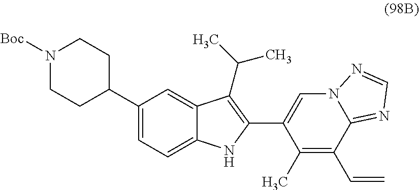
C1(C2CCN([Boc])CC2)=CC=C2C(=C1)C(C(C)C)=C(C1=CN3C(=NC=N3)C(C=C)=C1C)N2
